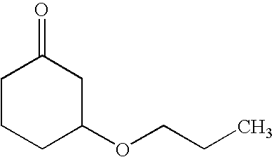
C1CCC(OCCC)CC1=O
